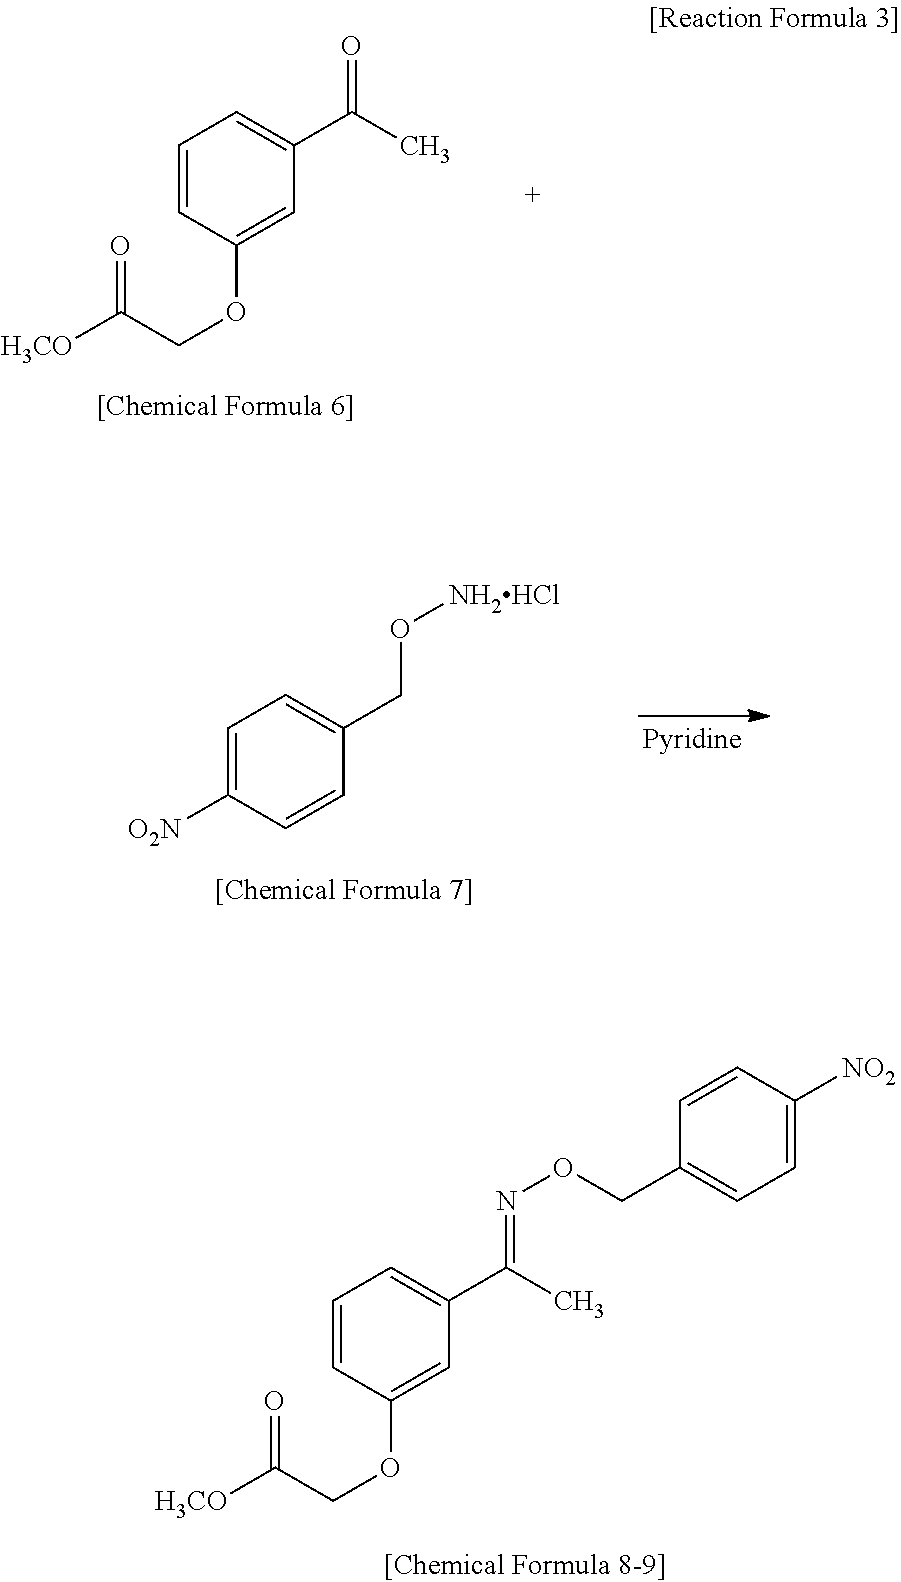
C1=CC(OCC([H3CO])=O)=CC(C(C)=O)=C1.C1=C([O2N])C=CC(CO[NH2HCl])=C1.C1=CC(OCC(=O)[H3CO])=CC(C(C)=NOCC2=CC=C([NO2])C=C2)=C1
